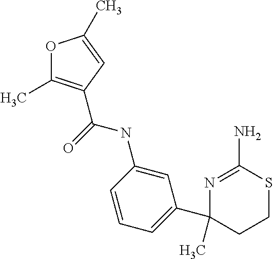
N(C1=CC(C2(C)N=C(N)SCC2)=CC=C1)C(=O)C1=C(C)OC(C)=C1
